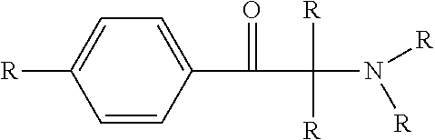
C1=C([R])C=CC(C(C(N([R])[R])([R])[R])=O)=C1
